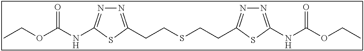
N1=C(NC(OCC)=O)SC(CCSCCC2=NN=C(NC(=O)OCC)S2)=N1
